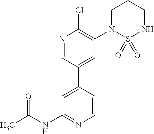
C1=C(C2=CC(N3S(=O)(=O)NCCC3)=C(Cl)N=C2)C=CN=C1NC(C)=O
